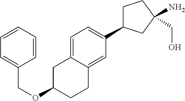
C1=C2C(=CC(C3CCC(CO)(N)C3)=C1)CCC(OCC1=CC=CC=C1)C2
